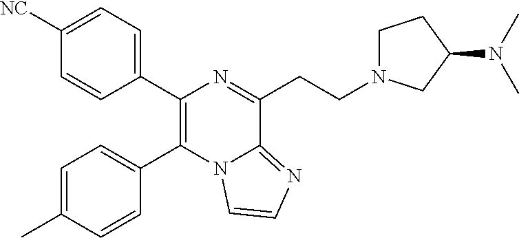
C1(C2=C(C3=CC=C(C)C=C3)N3C(=NC=C3)C(CCN3CCC(N(C)C)C3)=N2)=CC=C([NC])C=C1
